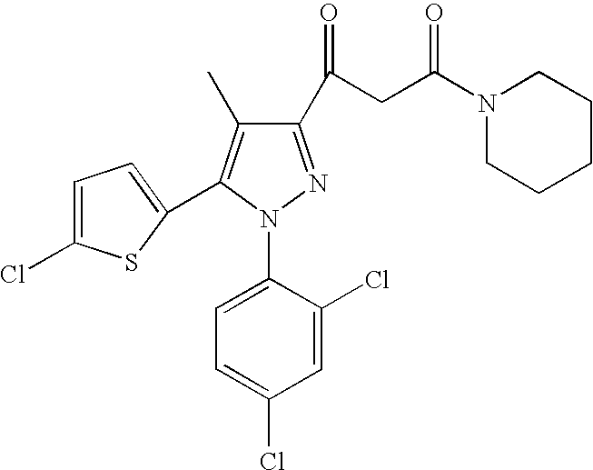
C1=C(Cl)C(N2N=C(C(CC(N3CCCCC3)=O)=O)C(C)=C2C2=CC=C(Cl)S2)=CC=C1Cl
